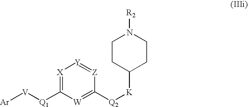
[Ar][V][Q1]C1=[X][Y]=[Z]C([Q2][K]C2CCN([R2])CC2)=[W]1
